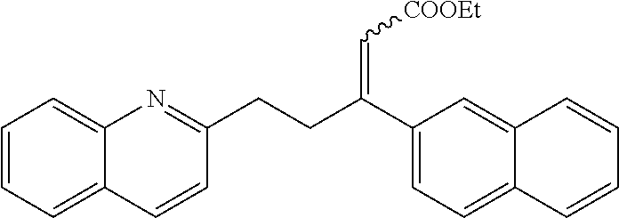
C1=CC=C2C(=C1)N=C(CCC(C1=CC=C3C(=C1)C=CC=C3)=C[COOEt])C=C2
